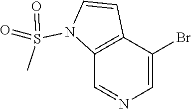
C12=C(C=NC=C1Br)N(S(C)(=O)=O)C=C2
